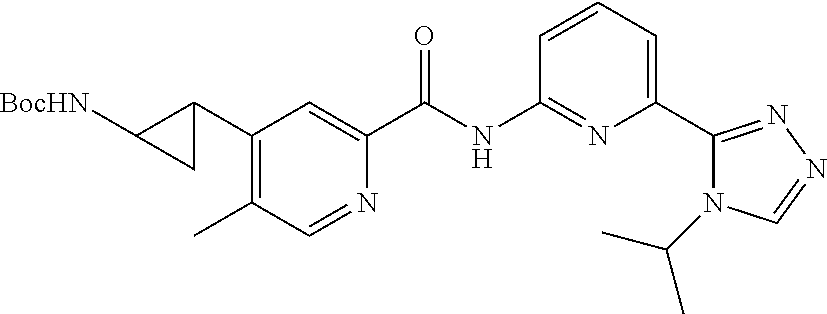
C1(C2CC2[BocHN])=C(C)C=NC(C(NC2=NC(C3=NN=CN3C(C)C)=CC=C2)=O)=C1
